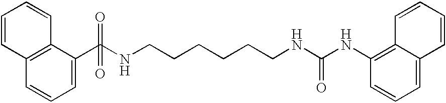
C12=C(C(C(NCCCCCCNC(NC3=C4C(=CC=C3)C=CC=C4)=O)(=O)=O)=CC=C1)C=CC=C2
